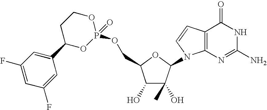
C1(O)C(O)(C)C(N2C3=C(C=C2)C(=O)NC(N)=N3)OC1COP1(=O)OCCC(C2=CC(F)=CC(F)=C2)O1
